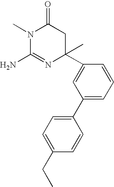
N1(C)C(N)=NC(C)(C2=CC(C3=CC=C(CC)C=C3)=CC=C2)CC1=O
